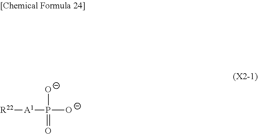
[R22][A1]P([O-])([O-])=O
